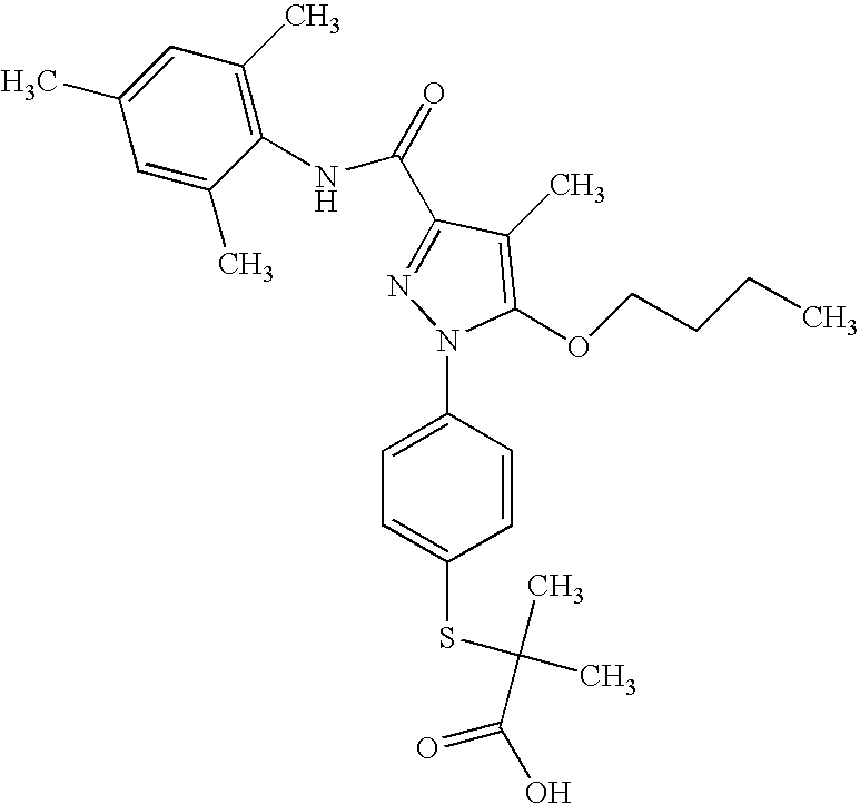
C1(NC(C2=NN(C3=CC=C(SC(C)(C(O)=O)C)C=C3)C(OCCCC)=C2C)=O)=C(C)C=C(C)C=C1C
